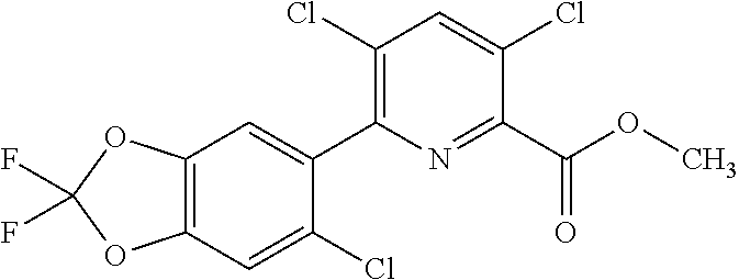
FC1(F)OC2=C(O1)C=C(C1=C(Cl)C=C(Cl)C(C(OC)=O)=N1)C(Cl)=C2
